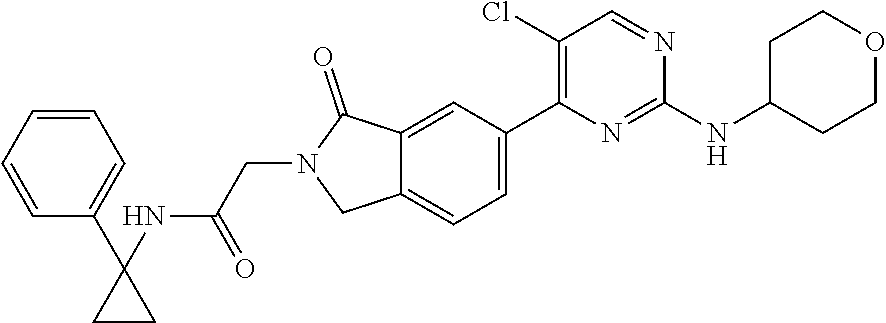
C1(NC2CCOCC2)=NC(C2=CC=C3C(=C2)C(=O)N(CC(NC2(C4=CC=CC=C4)CC2)=O)C3)=C(Cl)C=N1
